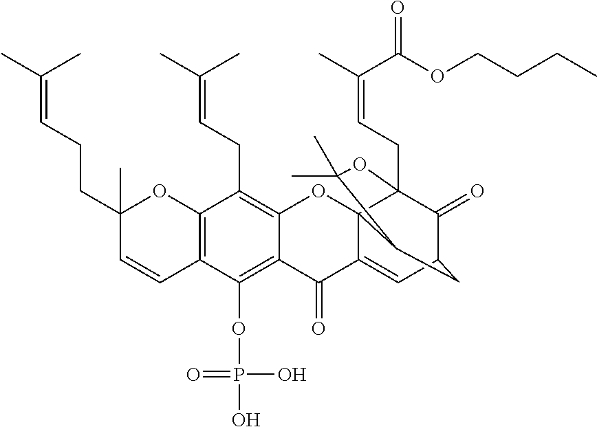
C12=C(OP(O)(=O)O)C3=C(C(CC=C(C)C)=C1OC14C(=CC5C(=O)C1(CC=C(C)C(=O)OCCCC)OC(C)(C)C4C5)C2=O)OC(C)(CCC=C(C)C)C=C3
